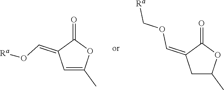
C1=C(C)OC(=O)C1=CO[Ra].C1C(C)OC(=O)C1=COC[Ra]
